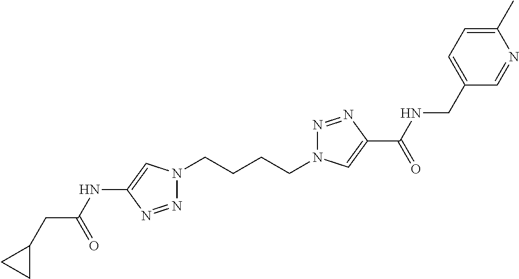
C1(NC(CC2CC2)=O)=CN(CCCCN2N=NC(C(=O)NCC3=CC=C(C)N=C3)=C2)N=N1
